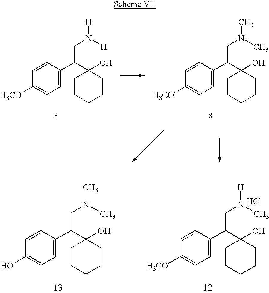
C1=CC(C(CN([H])[H])C2(O)CCCCC2)=CC=C1[H3CO].C1=CC(C(CN(C)C)C2(O)CCCCC2)=CC=C1[H3CO].C1=CC(C(CN([H])C)C2(O)CCCCC2)=CC=C1[H3CO].Cl.C1=CC(C(CN(C)C)C2(O)CCCCC2)=CC=C1O
